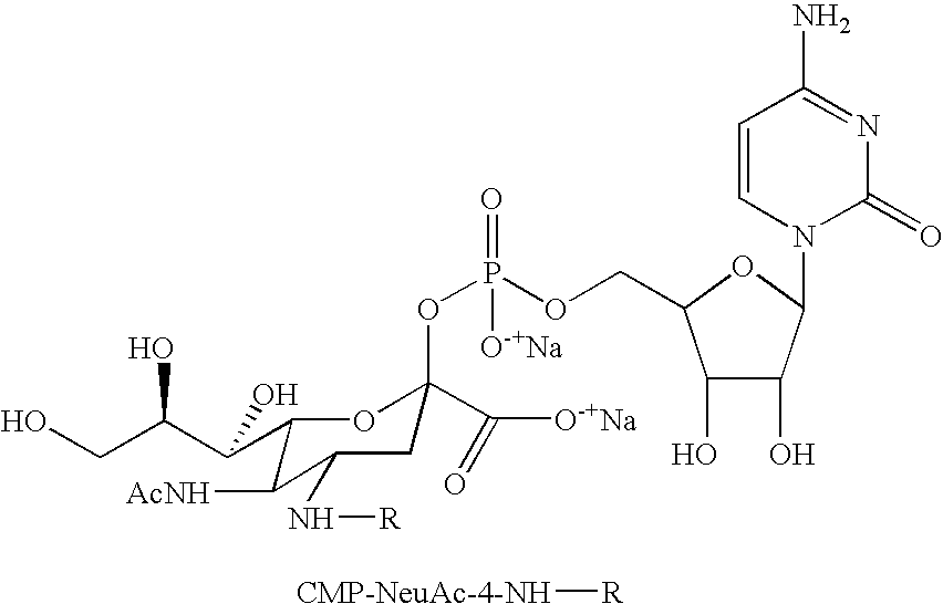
C1=CN(C2C(O)C(O)C(COP(OC3(C([O-+Na])=O)CC(N[R])C([AcNH])C(C(C(CO)O)O)O3)(=O)[O-+Na])O2)C(=O)N=C1N.[CMP-NeuAc-4-NH][R]
